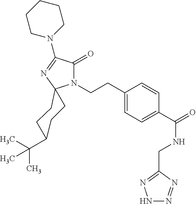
C1C(C(C)(C)C)CCC2(C1)N(CCC1=CC=C(C(=O)NCC3=NNN=N3)C=C1)C(=O)C(N1CCCCC1)=N2
